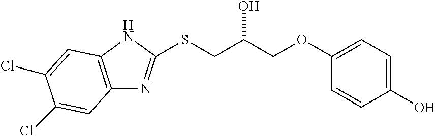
C1(O)=CC=C(OCC(CSC2=NC3=C(N2)C=C(Cl)C(Cl)=C3)O)C=C1
